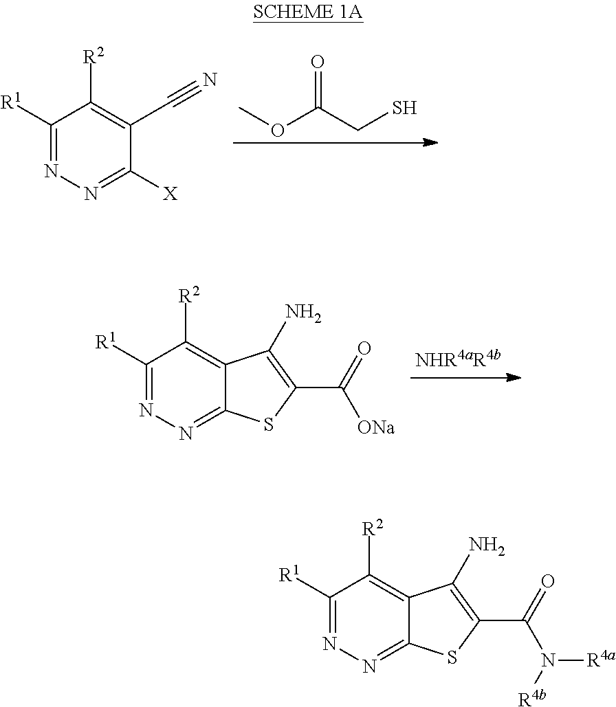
COC(CS)=O.C1([R1])=NN=C([X])C(C#N)=C1[R2].C1([R1])=NN=C2C(=C1[R2])C(N)=C(C(=O)[ONa])S2.C1([R1])=NN=C2C(=C1[R2])C(N)=C(C(=O)N([R4b])[R4a])S2
